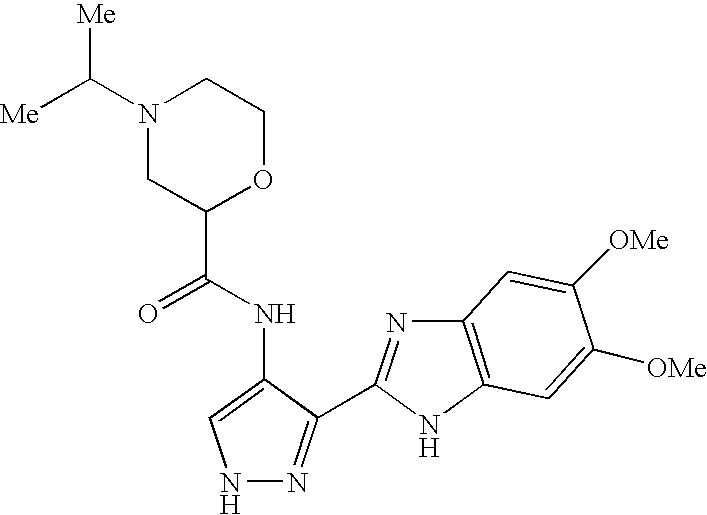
N1N=C(C2=NC3=C(N2)C=C([OMe])C([OMe])=C3)C(NC(C2OCCN(C([Me])[Me])C2)=O)=C1
